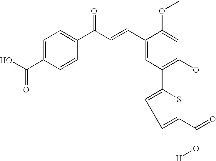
C1=C(C(O)=O)C=CC(C(C=CC2=CC(C3=CC=C(C(=O)O[H])S3)=C(OC)C=C2OC)=O)=C1
